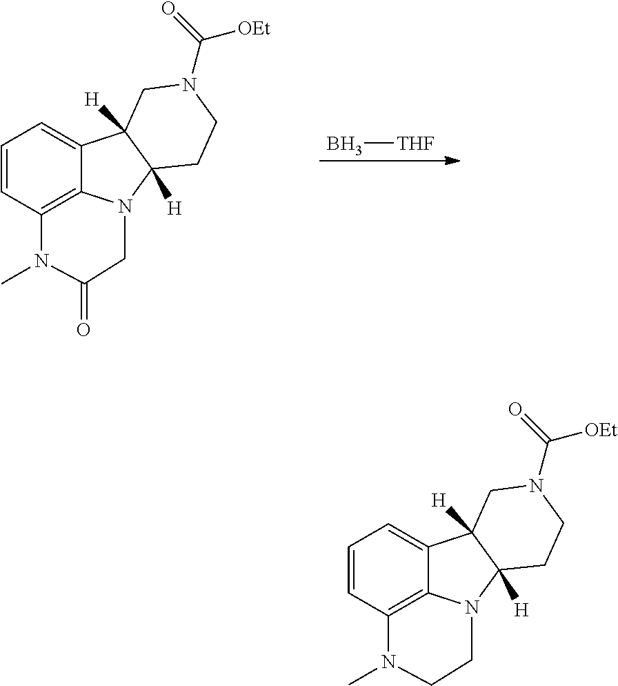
C1=CC2=C3C(=C1)C1([H])C([H])(N3CCN2C)CCN(C(=O)[OEt])C1.C1=CC2=C3C(=C1)C1([H])C([H])(N3CC(=O)N2C)CCN(C(=O)[OEt])C1.B[THF]
